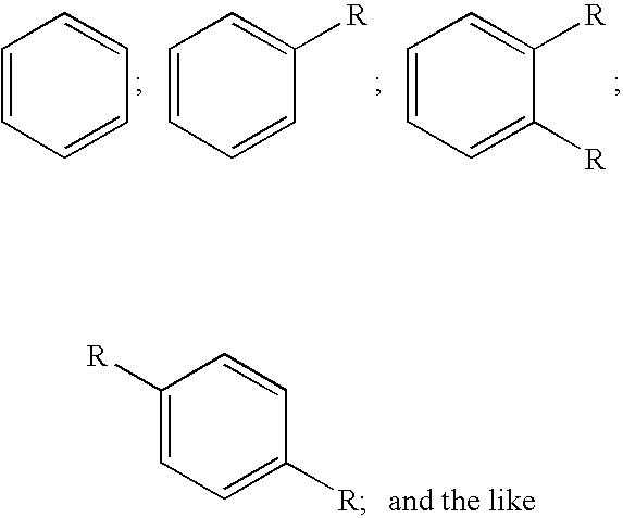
C1=CC=CC=C1.C1=CC=CC([R])=C1.C1=CC=C([R])C([R])=C1.C1([R])=CC=C([R])C=C1
